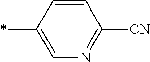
C1=CC(*)=CN=C1[CN]
